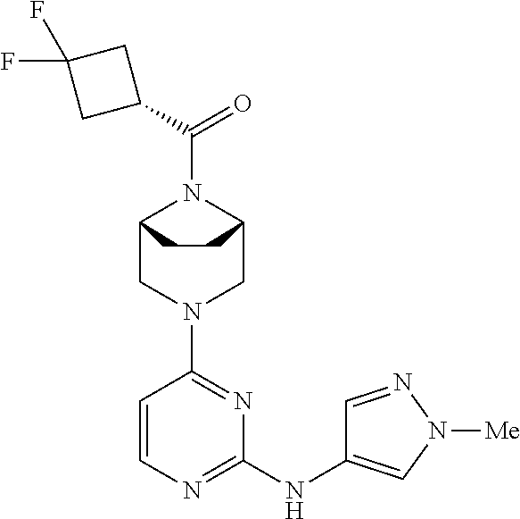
C12CN(C3=NC(NC4=CN([Me])N=C4)=NC=C3)CC(N1C(=O)C1CC(F)(F)C1)CC2
